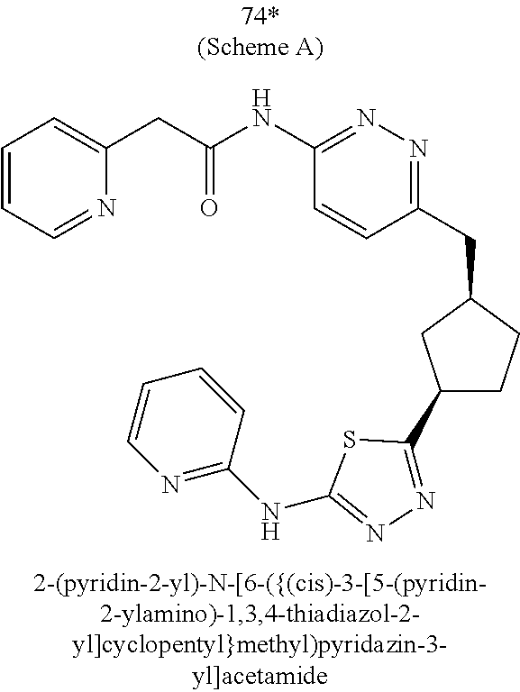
C1(C2=NN=C(NC3=NC=CC=C3)S2)CCC(CC2=NN=C(NC(CC3=CC=CC=N3)=O)C=C2)C1
